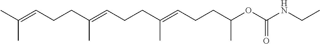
C(C(=CCCC(=CCCC(OC(NCC)=O)C)C)C)CC=C(C)C
